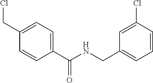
C1=C(CCl)C=CC(C(NCC2=CC=CC(Cl)=C2)=O)=C1
